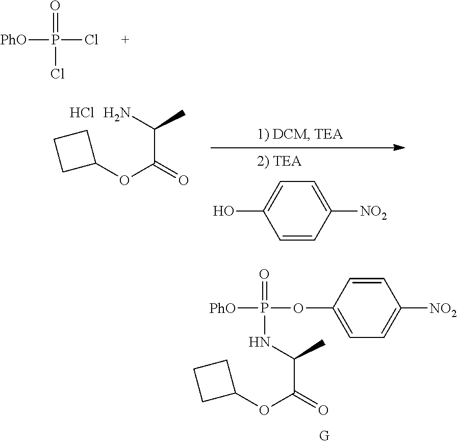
[PhO]P(Cl)(=O)Cl.C(C)(N)C(=O)OC1CCC1.Cl.C1=CC([NO2])=CC=C1O.C(C)(NP(=O)(OC1=CC=C([NO2])C=C1)[PhO])C(=O)OC1CCC1
